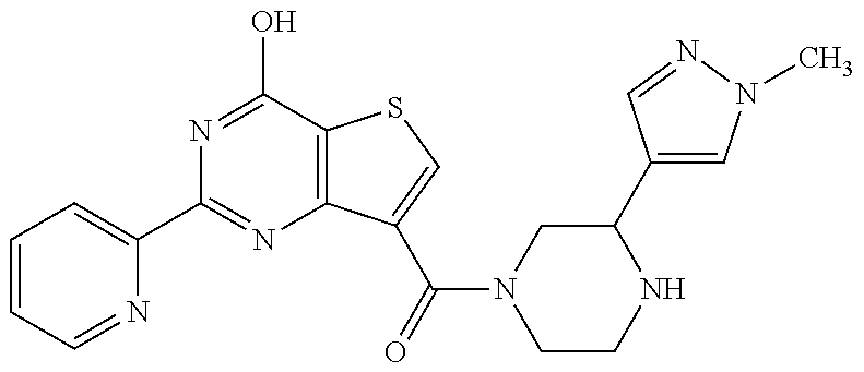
N1=C(O)C2=C(N=C1C1=CC=CC=N1)C(C(N1CCNC(C3=CN(C)N=C3)C1)=O)=CS2
